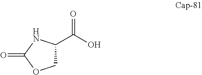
C1(C(O)=O)COC(=O)N1
